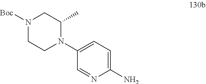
N1([Boc])CCN(C2=CC=C(N)N=C2)C(C)C1
